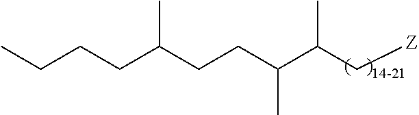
CCCCC(CCC(C(C[Z])C)C)C
